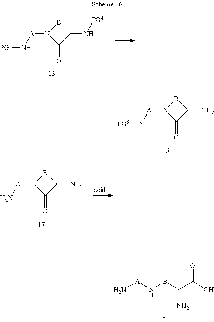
C1(N[PG4])BN([A]N[PG5])C1=O.C1(N)BN([A]N)C1=O.N[A]NBC(C(O)=O)N.I.C1(N)BN([A]N[PG5])C1=O
